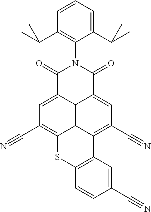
C1(C(C)C)=CC=CC(C(C)C)=C1N1C(=O)C2=CC(C#N)=C3C4=C2C(=CC(C#N)=C4C2=C(S3)C=CC(C#N)=C2)C1=O
